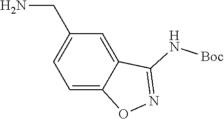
C1=C2C(=CC(CN)=C1)C(N[Boc])=NO2
